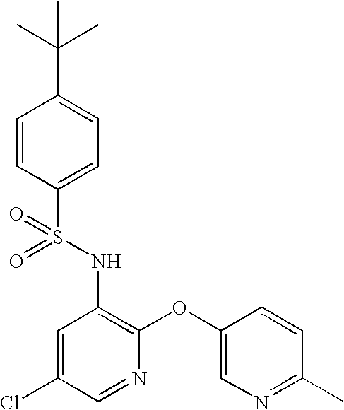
O=S(NC1=C(OC2=CN=C(C)C=C2)N=CC(Cl)=C1)(=O)C1=CC=C(C(C)(C)C)C=C1
